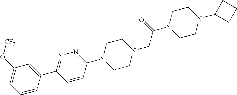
C1=C(O[CF3])C=C(C2=NN=C(N3CCN(CC(N4CCN(C5CCC5)CC4)=O)CC3)C=C2)C=C1
